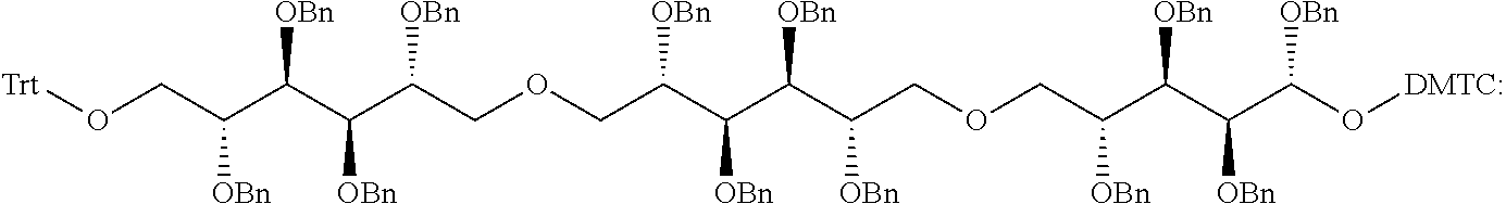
[Trt]OCC(C(C(C(COCC(C(C(C(COCC(C(C(C(O[DMTC:])[OBn])[OBn])[OBn])[OBn])[OBn])[OBn])[OBn])[OBn])[OBn])[OBn])[OBn])[OBn]
